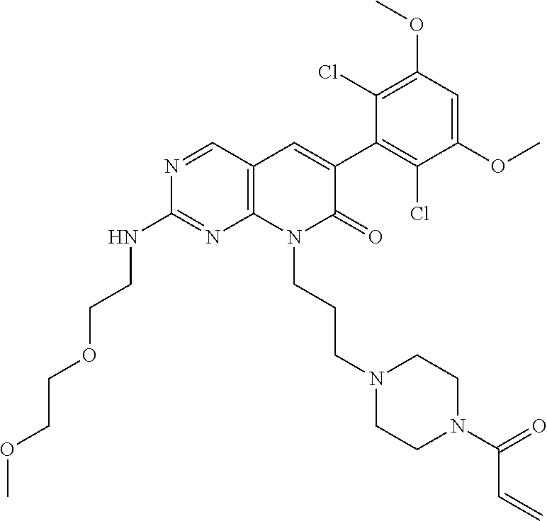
C1(NCCOCCOC)=NC2=C(C=C(C3=C(Cl)C(OC)=CC(OC)=C3Cl)C(=O)N2CCCN2CCN(C(C=C)=O)CC2)C=N1
